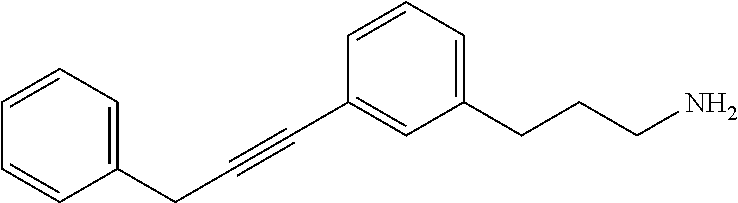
C1=CC=C(CCCN)C=C1C#CCC1=CC=CC=C1
